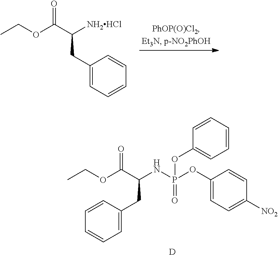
C1(CC([NH2HCl])C(OCC)=O)=CC=CC=C1.C1(CC(NP(OC2=CC=C([NO2])C=C2)(=O)OC2=CC=CC=C2)C(OCC)=O)=CC=CC=C1.[D]
